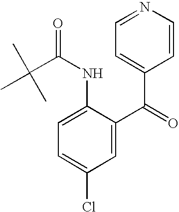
C(NC1=CC=C(Cl)C=C1C(C1=CC=NC=C1)=O)(C(C)(C)C)=O
